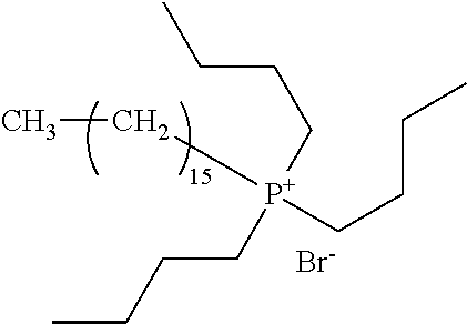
CCC[P+](CCCC)(CCCC)CCCC.[Br-]
